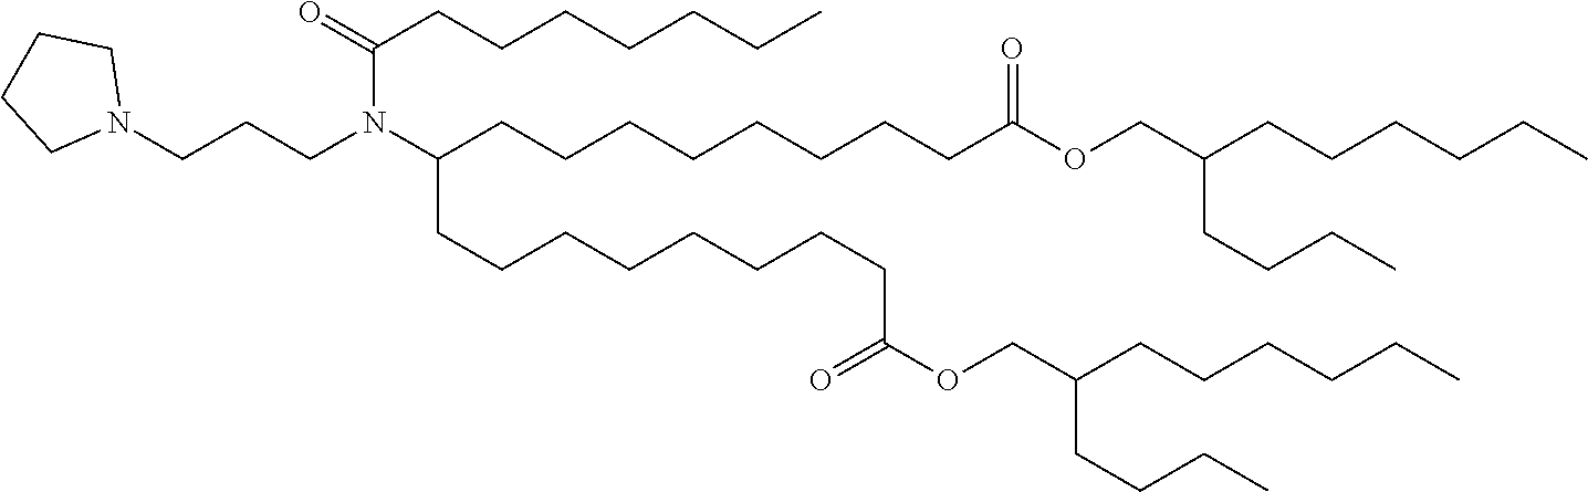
N1(CCCN(C(CCCCCCCCC(OCC(CCCCCC)CCCC)=O)CCCCCCCCC(=O)OCC(CCCCCC)CCCC)C(=O)CCCCCCC)CCCC1
